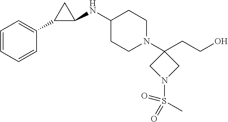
C1=CC=CC(C2C(NC3CCN(C4(CCO)CN(S(=O)(=O)C)C4)CC3)C2)=C1
